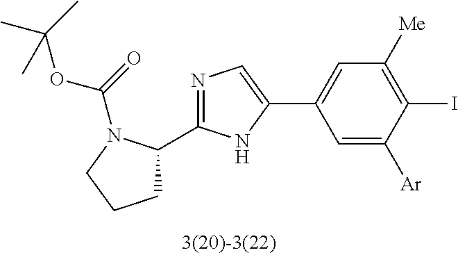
C1=C([Ar])C(I)=C([Me])C=C1C1=CN=C(C2CCCN2C(=O)OC(C)(C)C)N1
